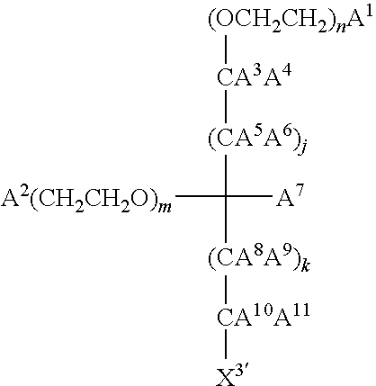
C([A2(CH2CH2O)m])([(CA5A6)j][CA3A4][(OCH2CH2)nA1])([(CA8A9)k][CA10A11][X3])[A7]
